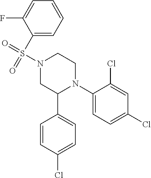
C1(N2CCN(S(=O)(=O)C3=CC=CC=C3F)CC2C2=CC=C(Cl)C=C2)=CC=C(Cl)C=C1Cl
